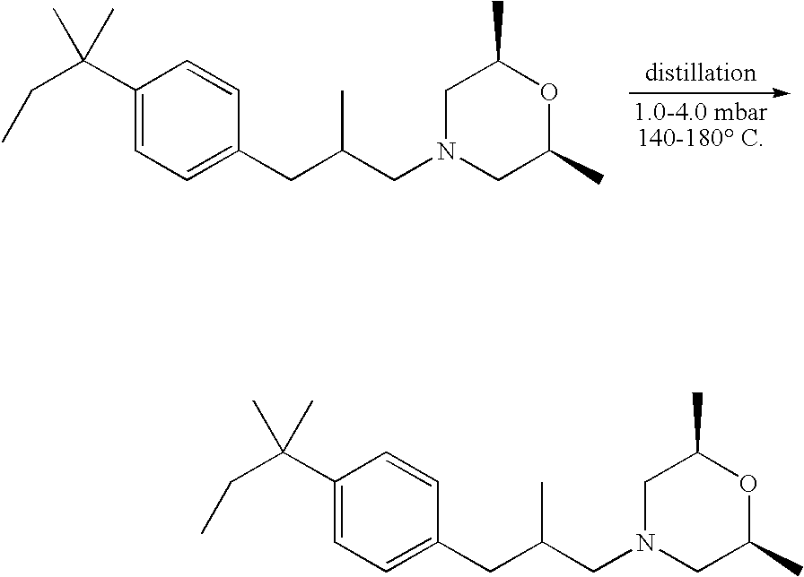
C1(C(CC)(C)C)=CC=C(CC(CN2CC(C)OC(C)C2)C)C=C1.C1(C(CC)(C)C)=CC=C(CC(CN2CC(C)OC(C)C2)C)C=C1
